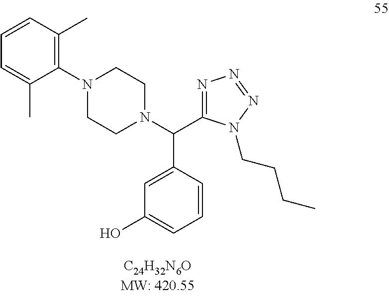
C1=CC(C)=C(N2CCN(C(C3=NN=NN3CCCC)C3=CC(O)=CC=C3)CC2)C(C)=C1
